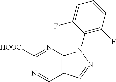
C1(N2C3=C(C=NC([HOOC])=N3)C=N2)=C(F)C=CC=C1F
